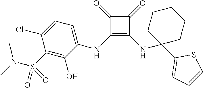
C1(=O)C(NC2=CC=C(Cl)C(S(N(C)C)(=O)=O)=C2O)=C(NC2(C3=CC=CS3)CCCCC2)C1=O
